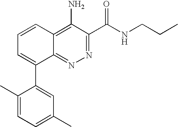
C1=C(C)C(C2=CC=CC3=C(N)C(C(NCCC)=O)=NN=C23)=CC(C)=C1
